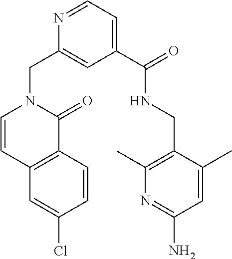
N1=CC=C(C(NCC2=C(C)N=C(N)C=C2C)=O)C=C1CN1C=CC2=C(C1=O)C=CC(Cl)=C2
